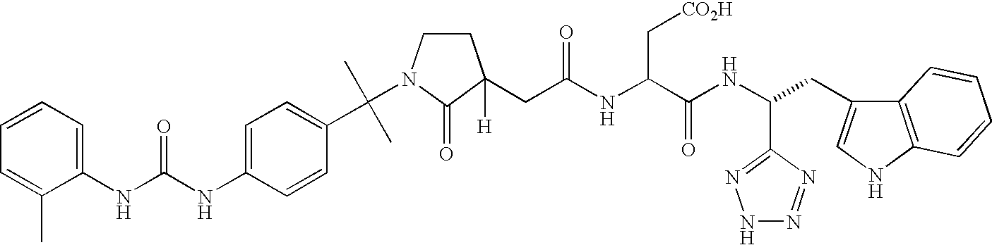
C1(C(C)(C)N2CCC(CC(NC(C(=O)NC(CC3=CNC4=C3C=CC=C4)C3=NNN=N3)C[CO2H])=O)([H])C2=O)=CC=C(NC(NC2=CC=CC=C2C)=O)C=C1
